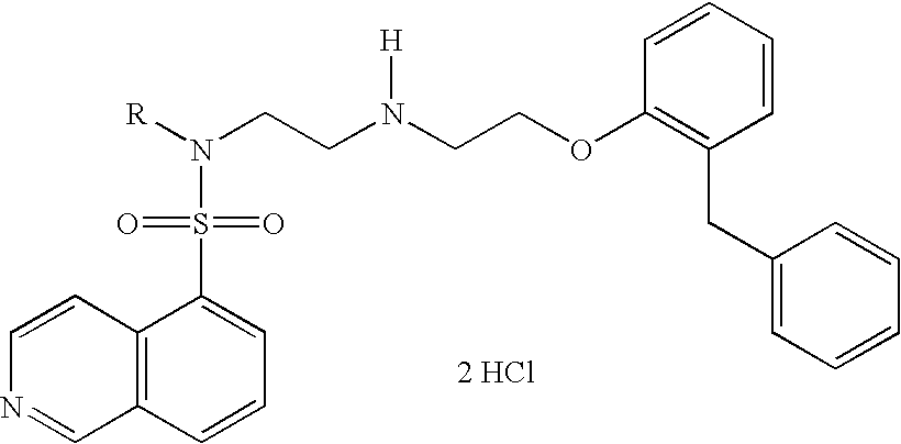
[2 HCl].C1=CC2=C(C=N1)C=CC=C2S(N([R])CCN(CCOC1=C(CC2=CC=CC=C2)C=CC=C1)[H])(=O)=O
